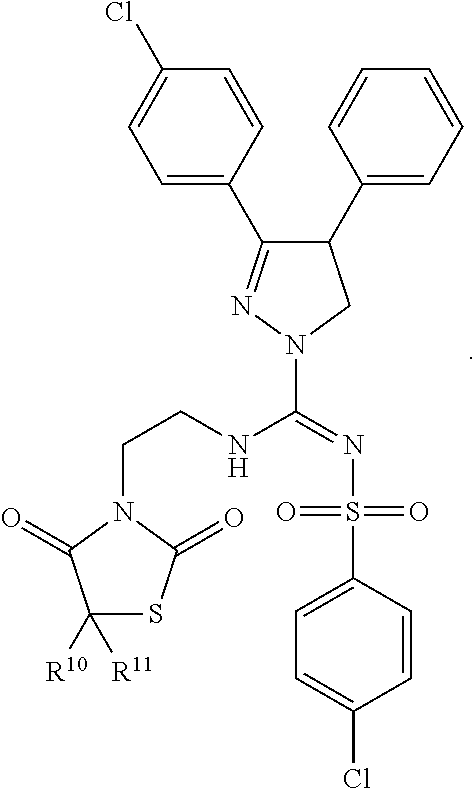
C1(C2=CC=CC=C2)C(C2=CC=C(Cl)C=C2)=NN(C(=NS(C2=CC=C(Cl)C=C2)(=O)=O)NCCN2C(=O)C([R10])([R11])SC2=O)C1
